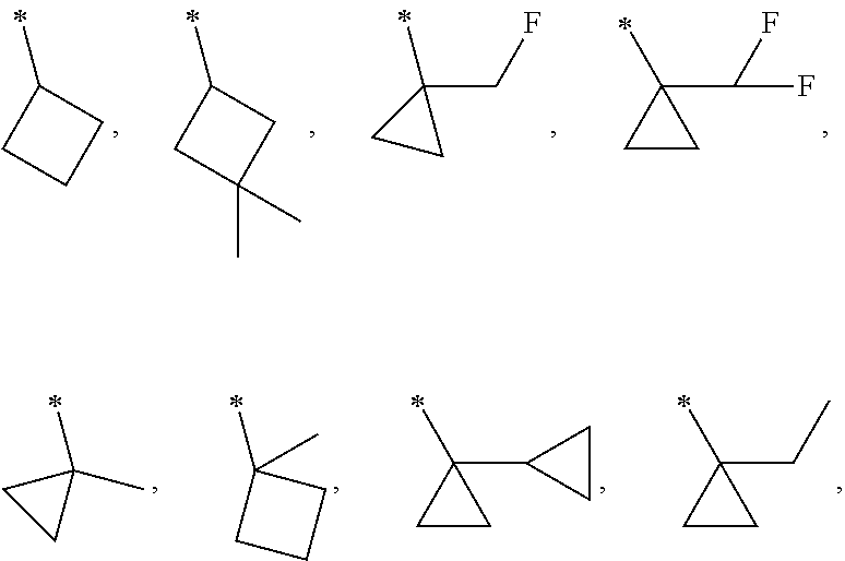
CC1(C(F)F)CC1.CC1(CF)CC1.CC1CC(C)(C)C1.CC1CCC1.CC1(C)CC1.CC1(C)CCC1.CC1(C2CC2)CC1.CC1(CC)CC1
